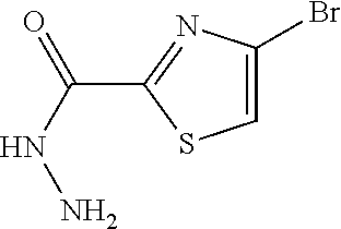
C1=C(Br)N=C(C(NN)=O)S1
